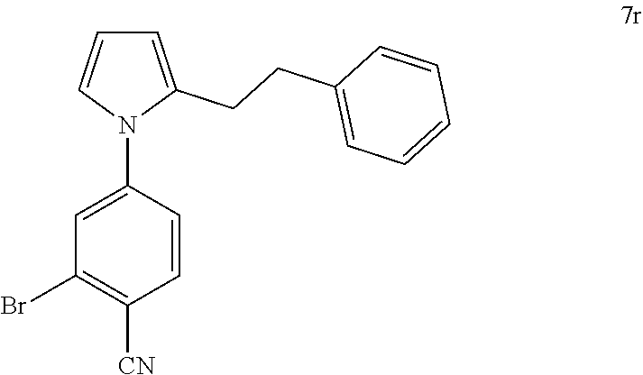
C1=C(CCC2=CC=CC=C2)N(C2=CC(Br)=C([CN])C=C2)C=C1
